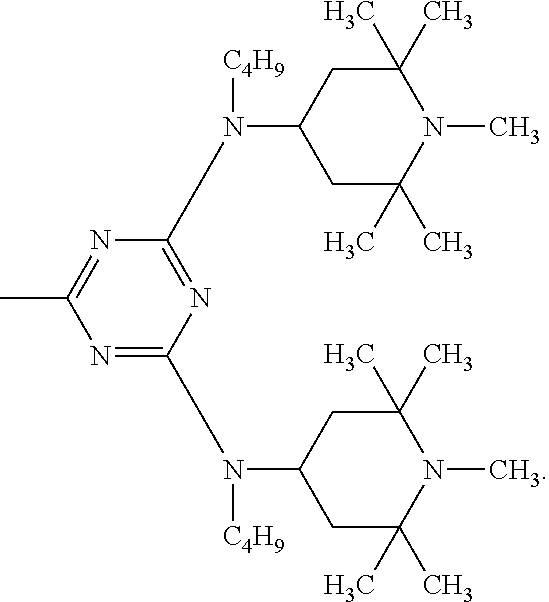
N1=C(N(C2CC(C)(C)N(C)C(C)(C)C2)[C4H9])N=C(N(C2CC(C)(C)N(C)C(C)(C)C2)[C4H9])N=C1C
